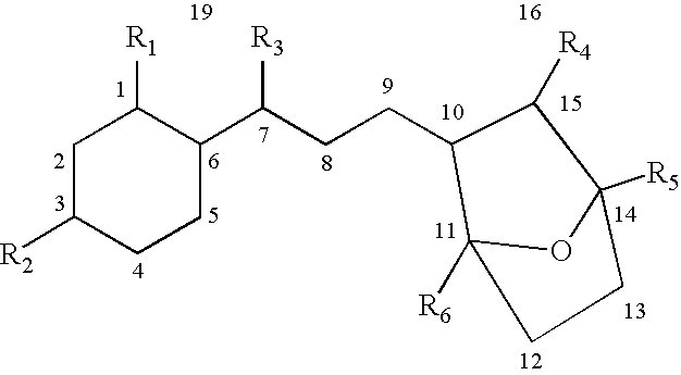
C1C([R2])CCC(C(CCC2C([R4])C3([R5])CCC2([R6])O3)[R3])C1[R1]
